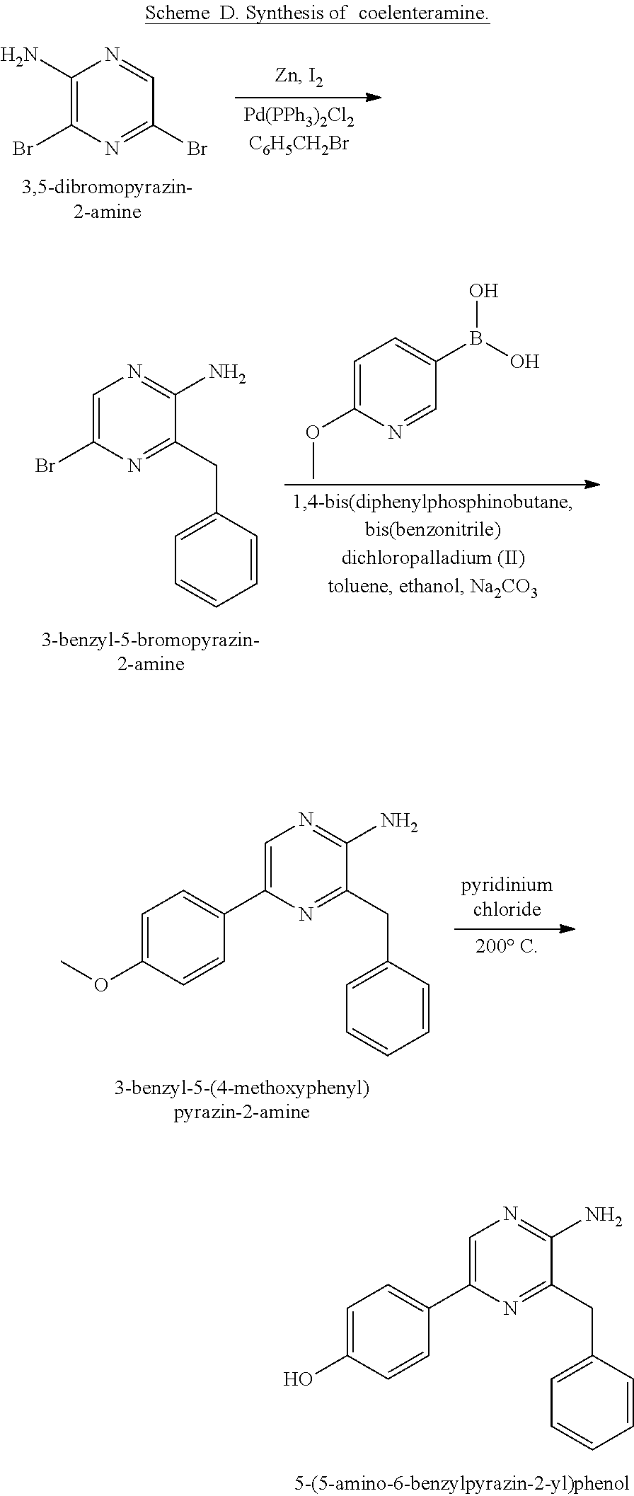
C1(N)=C(Br)N=C(Br)C=N1.C1=C(C2=CC=C(OC)C=C2)N=C(CC2=CC=CC=C2)C(N)=N1.C1=C(C2=CC=C(O)C=C2)N=C(CC2=CC=CC=C2)C(N)=N1.C1=C(OC)N=CC(B(O)O)=C1.C1=C(Br)N=C(CC2=CC=CC=C2)C(N)=N1
